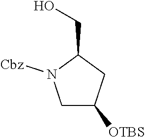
C1C([OTBS])CC(CO)N1[Cbz]
